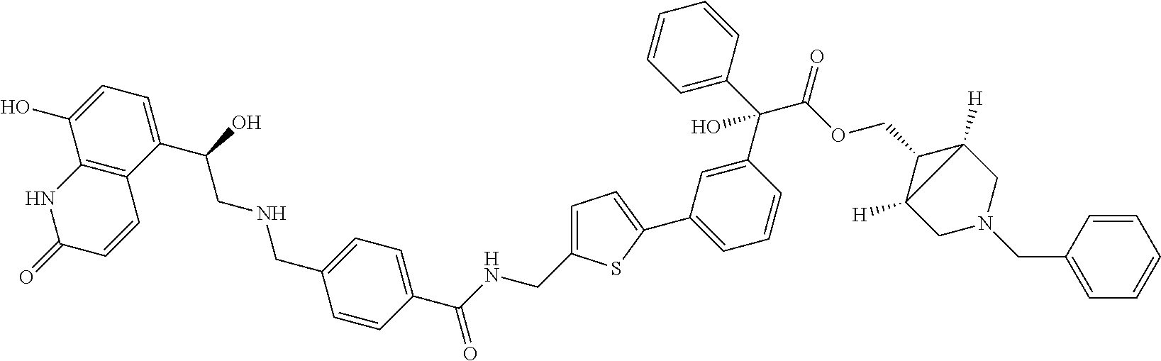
C12=C(C(C(O)CNCC3=CC=C(C(NCC4=CC=C(C5=CC=CC(C(C6=CC=CC=C6)(C(OCC6C7([H])CN(CC8=CC=CC=C8)CC67[H])=O)O)=C5)S4)=O)C=C3)=CC=C1O)C=CC(=O)N2
